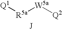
[Q1][R5a][W5a][Q2].[J]
